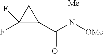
C1(F)(F)C(C(N([OMe])[Me])=O)C1
